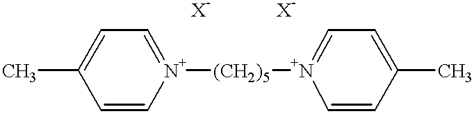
C1=C[N+]([(CH2)5][N+]2=CC=C(C)C=C2)=CC=C1C
